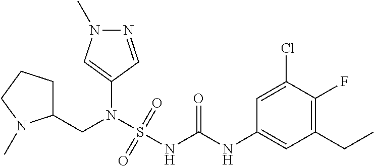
C1(N(S(NC(NC2=CC(CC)=C(F)C(Cl)=C2)=O)(=O)=O)CC2CCCN2C)=CN(C)N=C1
